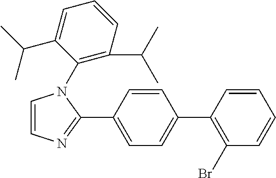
C1=CC(C2=NC=CN2C2=C(C(C)C)C=CC=C2C(C)C)=CC=C1C1=C(Br)C=CC=C1
